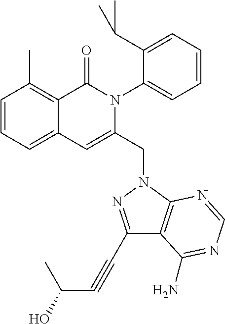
C1=CC=C2C(=C1C)C(=O)N(C1=CC=CC=C1C(C)C)C(CN1C3=C(C(C#CC(O)C)=N1)C(N)=NC=N3)=C2
